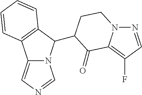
C12=CN=CN1C(C1CCN3N=CC(F)=C3C1=O)C1=C2C=CC=C1
